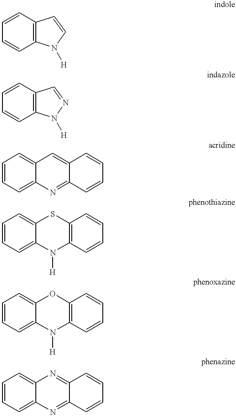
C1=CC2=C(C=C1)N([H])C=C2.C1=CC2=C(C=C1)N([H])N=C2.C1=CC=C2C(=C1)C=C1C(=N2)C=CC=C1.C1=CC=C2C(=C1)SC1=C(N2[H])C=CC=C1.C1=CC=C2C(=C1)OC1=C(N2[H])C=CC=C1.C1=CC=C2C(=C1)N=C1C(=N2)C=CC=C1
